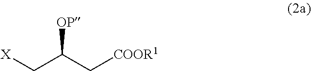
[X]CC(C[COOR1])[OP]
